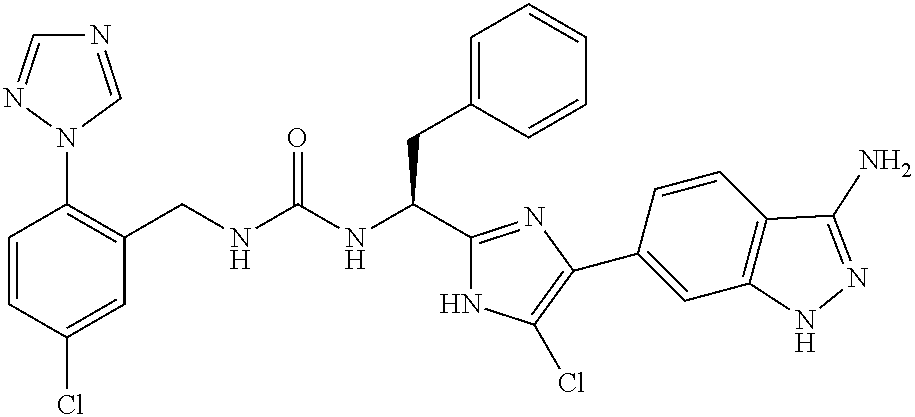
C1=CC(Cl)=CC(CNC(NC(C2=NC(C3=CC4=C(C=C3)C(N)=NN4)=C(Cl)N2)CC2=CC=CC=C2)=O)=C1N1C=NC=N1
